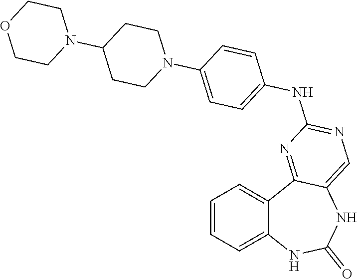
C1=CC=C2C(=C1)C1=NC(NC3=CC=C(N4CCC(N5CCOCC5)CC4)C=C3)=NC=C1NC(=O)N2
